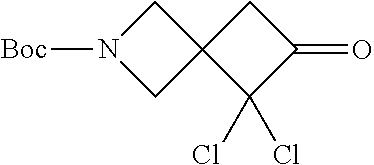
C1N([Boc])CC12C(Cl)(Cl)C(=O)C2
